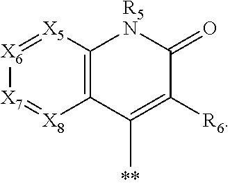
C12=C([X5]=[X6][X7]=[X8]1)[R5N]C(=O)C([R6])=C2C
